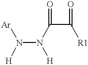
N(N(C(C([R1])=O)=O)[H])([Ar])[H]
